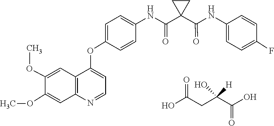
C1=CC(F)=CC=C1NC(C1(C(NC2=CC=C(OC3=CC=NC4=C3C=C(OC)C(OC)=C4)C=C2)=O)CC1)=O.C(C(=O)O)(CC(O)=O)([H])O
